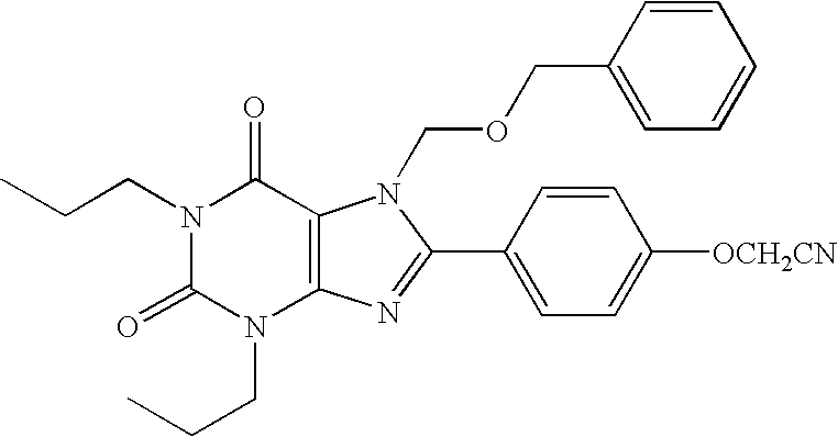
N1(CCC)C(=O)N(CCC)C2=C(C1=O)N(COCC1=CC=CC=C1)C(C1=CC=C([OCH2CN])C=C1)=N2
